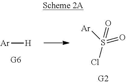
[Ar]S(=O)(Cl)=O.[Ar][H]
